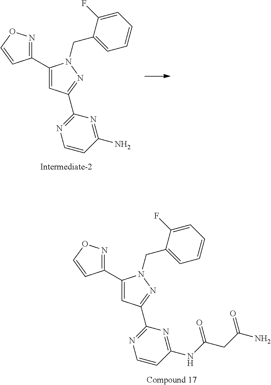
C1(C2=CC(C3=NC=CC(N)=N3)=NN2CC2=CC=CC=C2F)=NOC=C1.C1(C2=CC(C3=NC=CC(NC(CC(N)=O)=O)=N3)=NN2CC2=CC=CC=C2F)=NOC=C1
